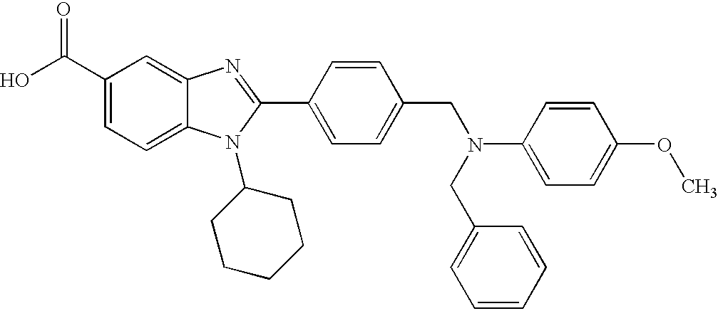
OC(C1=CC=C2C(=C1)N=C(C1=CC=C(CN(C3=CC=C(OC)C=C3)CC3=CC=CC=C3)C=C1)N2C1CCCCC1)=O
